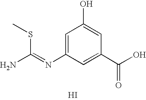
C1(N=C(N)SC)=CC(O)=CC(C(O)=O)=C1.I
